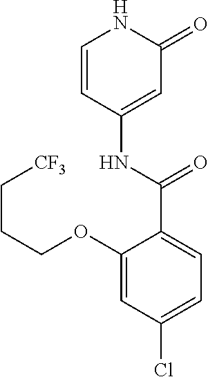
C1=CC(NC(C2=CC=C(Cl)C=C2OCCC[CF3])=O)=CC(=O)N1
